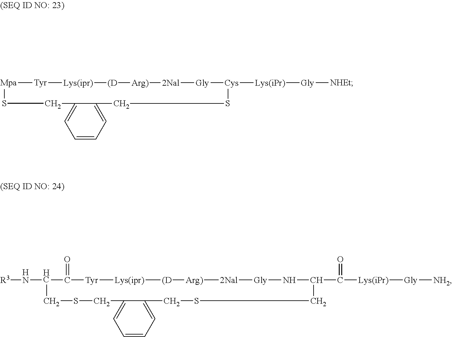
[Mpa]1[Tyr][Lys(ipr)][(D][Arg)][2Nal][Gly][Cys]([Lys(iPr)][Gly][NHEt])SCC2=CC=CC=C2CS1.[R3]NC1C(=O)[Tyr][Lys(ipr)][(D][Arg)][2Nal][Gly]NC(C([Lys(iPr)][Gly][NH2])=O)CSCC2=CC=CC=C2CSC1
